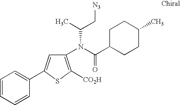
C1=CC=CC(C2=CC(N(C(C3CCC(C)CC3)=O)C(C)C[N3])=C([CO2H])S2)=C1
